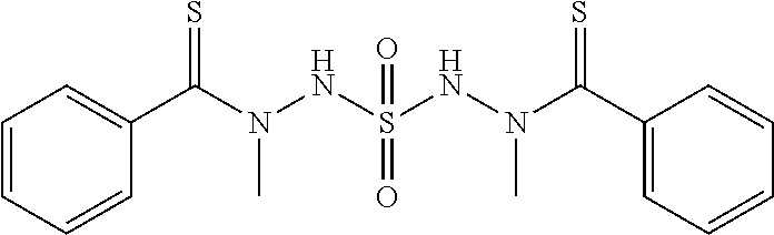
C1=CC=CC(C(N(NS(NN(C(C2=CC=CC=C2)=S)C)(=O)=O)C)=S)=C1
